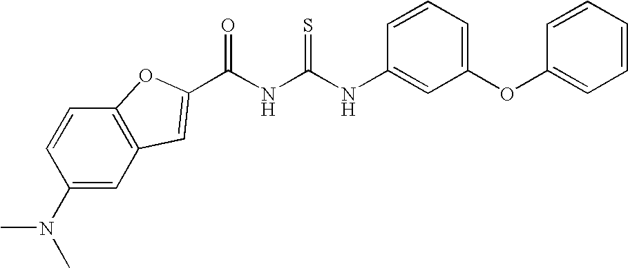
C1(NC(NC(=O)C2=CC3=C(C=CC(N(C)C)=C3)O2)=S)=CC(OC2=CC=CC=C2)=CC=C1
